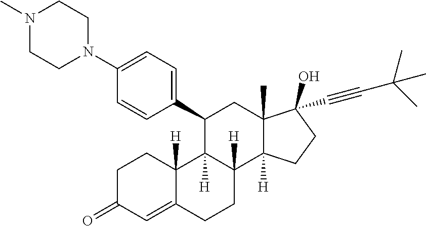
C1C(=O)C=C2C([H])(C1)C1([H])C([H])(CC2)C2([H])C(C)(CC1C1=CC=C(N3CCN(C)CC3)C=C1)C(O)(C#CC(C)(C)C)CC2
